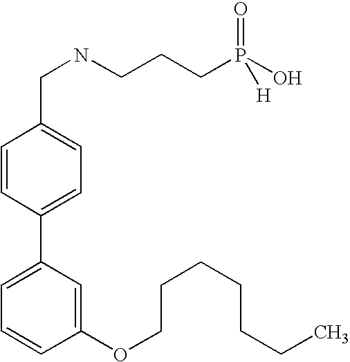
C1=CC(C2=CC=CC(OCCCCCCC)=C2)=CC=C1CNCCCP(O)([H])=O
